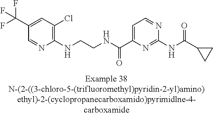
C1(C(F)(F)F)=CC(Cl)=C(NCCNC(C2=CC=NC(NC(=O)C3CC3)=N2)=O)N=C1
